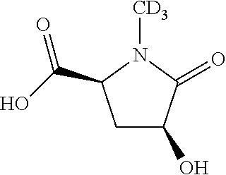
C1C(O)C(=O)N([CD3])C1C(O)=O
